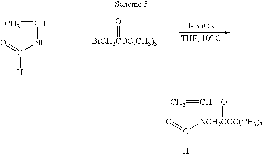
[t-BuOK].C=CNC([H])=O.[BrCH2COC(CH3)3]=O.C=C[NCH2COC(CH3)3](C([H])=O)=O
